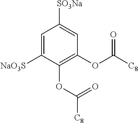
C1=C([NaO3S])C(OC([C8])=O)=C(OC([C8])=O)C=C1[SO3Na]
